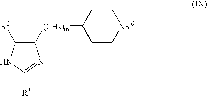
C1([(CH2)m]C2CC[NR6]CC2)=C([R2])NC([R3])=N1
